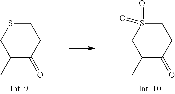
S1(=O)(=O)CCC(=O)C(C)C1.S1CCC(=O)C(C)C1
